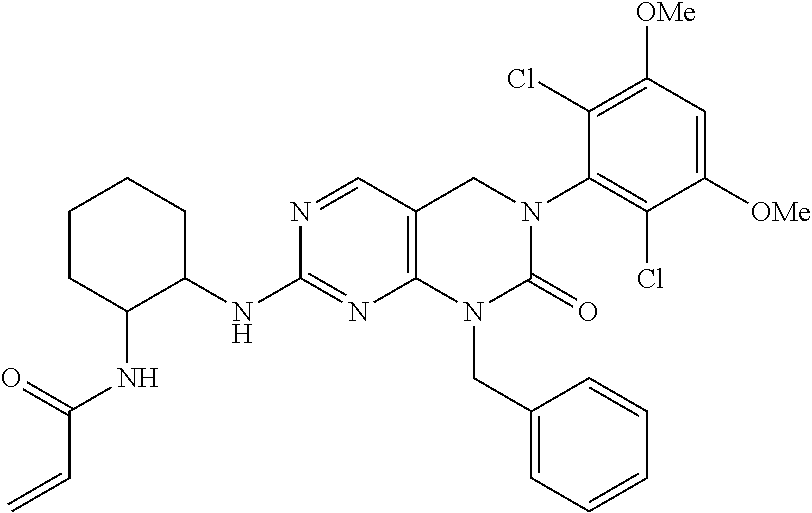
C1C(NC(C=C)=O)C(NC2=NC3=C(C=N2)CN(C2=C(Cl)C([OMe])=CC([OMe])=C2Cl)C(=O)N3CC2=CC=CC=C2)CCC1
